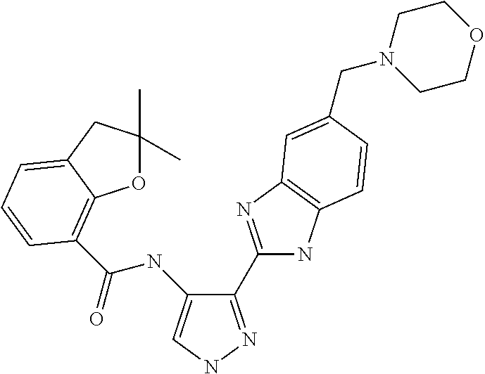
C(NC1=CNN=C1C1=NC2=C(N1)C=CC(CN1CCOCC1)=C2)(=O)C1=C2OC(C)(C)CC2=CC=C1
